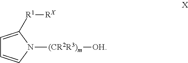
C1=C([R1][RX])N([(CR2R3)m][OH])C=C1
